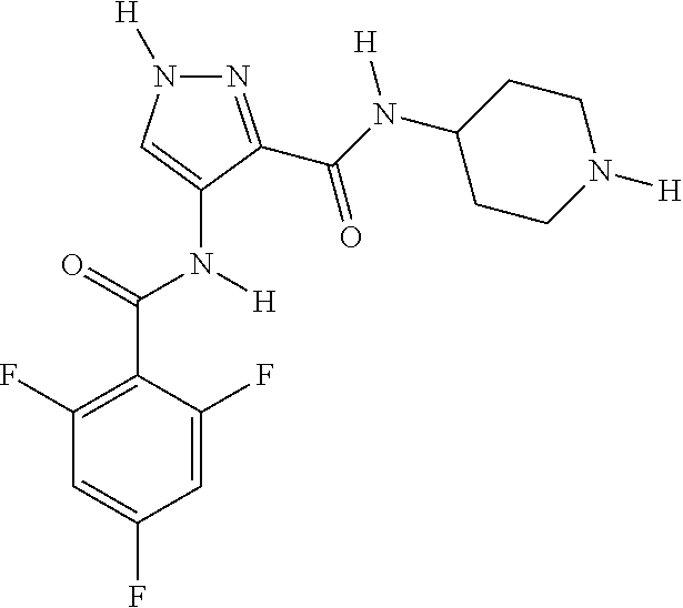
N1=C(C(N(C2CCN([H])CC2)[H])=O)C(N([H])C(C2=C(F)C=C(F)C=C2F)=O)=CN1[H]
